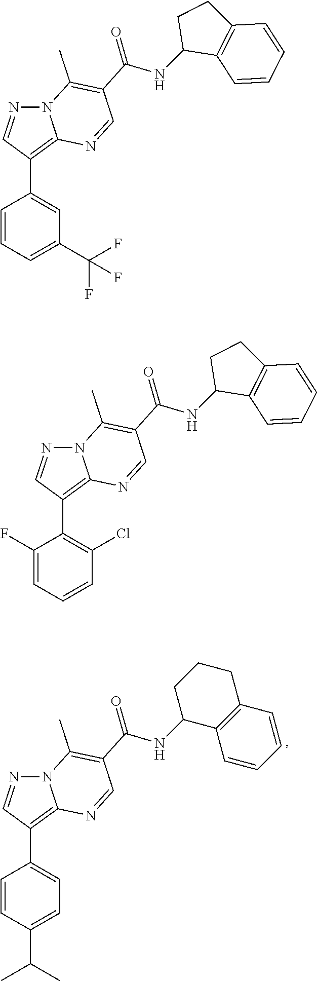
C1=CC(C(C)C)=CC=C1C1=C2N(N=C1)C(C)=C(C(NC1C3=C(CCC1)C=CC=C3)=O)C=N2.C1=CC=C(C(F)(F)F)C=C1C1=C2N(N=C1)C(C)=C(C(NC1C3=C(CC1)C=CC=C3)=O)C=N2.C1(F)=CC=CC(Cl)=C1C1=C2N(N=C1)C(C)=C(C(NC1C3=C(CC1)C=CC=C3)=O)C=N2
